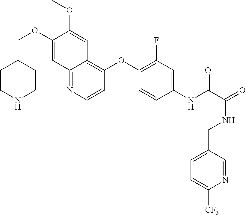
C1CNCCC1COC1=CC2=NC=CC(OC3=C(F)C=C(NC(=O)C(NCC4=CC=C([CF3])N=C4)=O)C=C3)=C2C=C1OC
